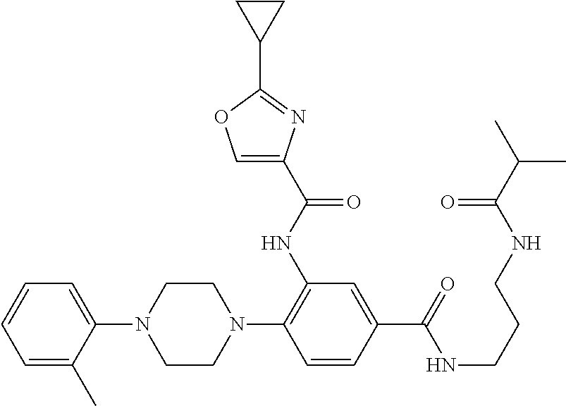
C1=CC=C(C)C(N2CCN(C3=C(NC(C4=COC(C5CC5)=N4)=O)C=C(C(=O)NCCCNC(C(C)C)=O)C=C3)CC2)=C1
